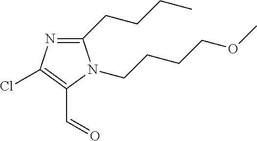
C1(CCCC)=NC(Cl)=C(C=O)N1CCCCOC
